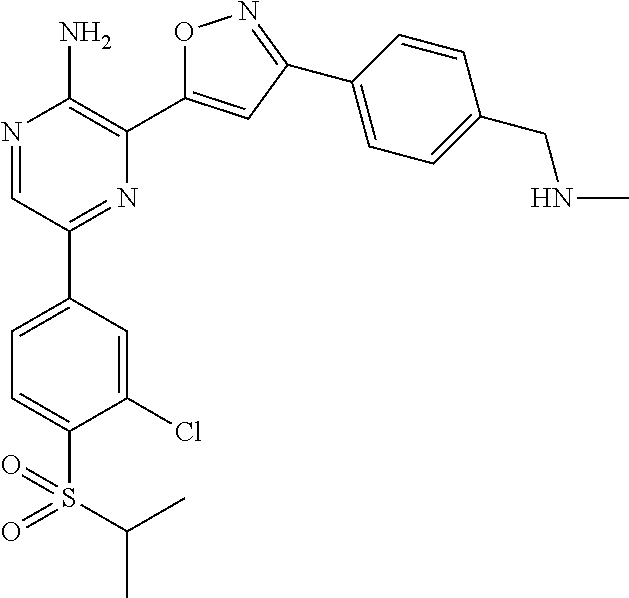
N1=CC(C2=CC=C(S(C(C)C)(=O)=O)C(Cl)=C2)=NC(C2=CC(C3=CC=C(CNC)C=C3)=NO2)=C1N
